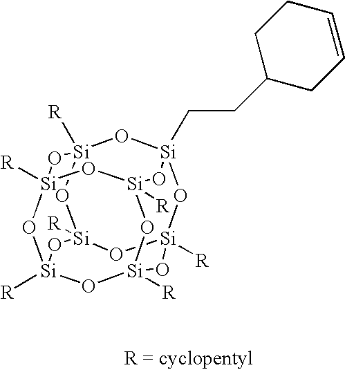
[R][Si]12O[Si]3(CCC4CC=CCC4)O[Si]4([R])O[Si]([R])(O1)O[Si]1([R])O[Si]([R])(O[Si]([R])(O[Si]([R])(O1)O2)O3)O4
